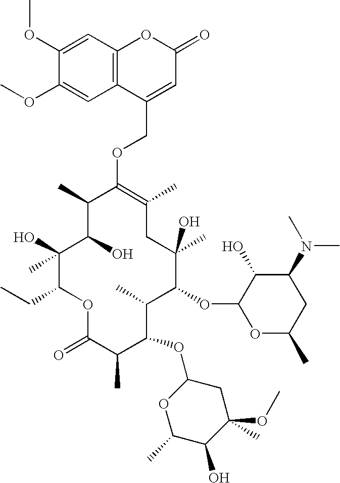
O(C1=C(C)CC(C)(O)C(OC2OC(C)CC(N(C)C)C2O)C(C)C(OC2OC(C)C(O)C(OC)(C)C2)C(C)C(=O)OC(CC)C(O)(C)C(O)C1C)CC1=CC(=O)OC2=C1C=C(OC)C(OC)=C2
